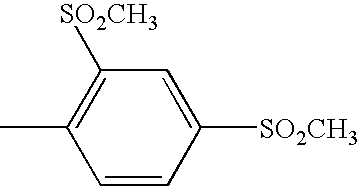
CC1=C([SO2CH3])C=C([SO2CH3])C=C1
